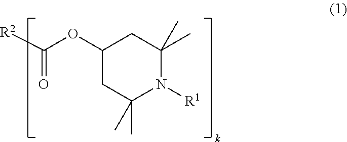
C1(OC([R2])=O)CC(C)(C)N([R1])C(C)(C)C1
